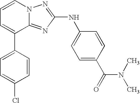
C1=C(C2=CC=CN3C2=NC(NC2=CC=C(C(=O)N(C)C)C=C2)=N3)C=CC(Cl)=C1
